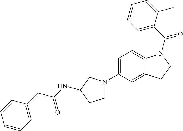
C1=C(N2CCC(NC(CC3=CC=CC=C3)=O)C2)C=C2C(=C1)N(C(C1=CC=CC=C1C)=O)CC2
